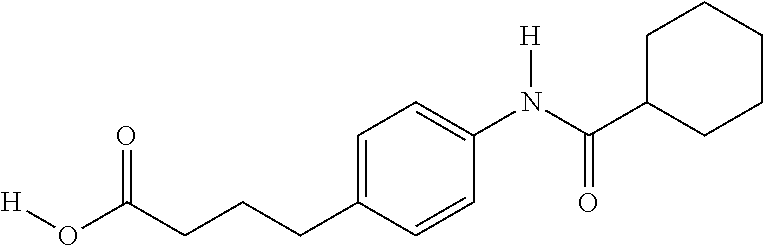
C1(C(N(C2=CC=C(CCCC(O[H])=O)C=C2)[H])=O)CCCCC1
